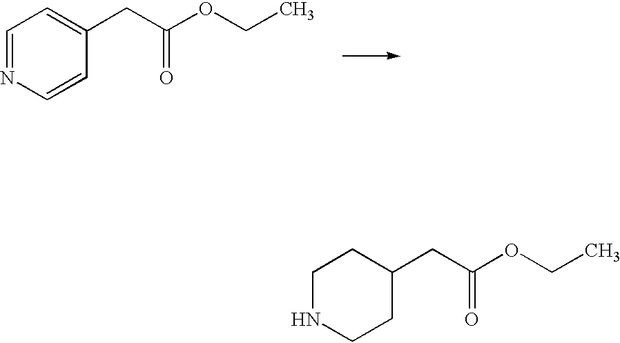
C1NCCC(CC(OCC)=O)C1.C1=NC=CC(CC(OCC)=O)=C1
